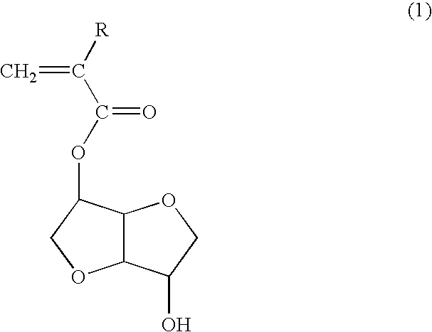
C12C(C(OC(C([R])=C)=O)CO1)OCC2O
